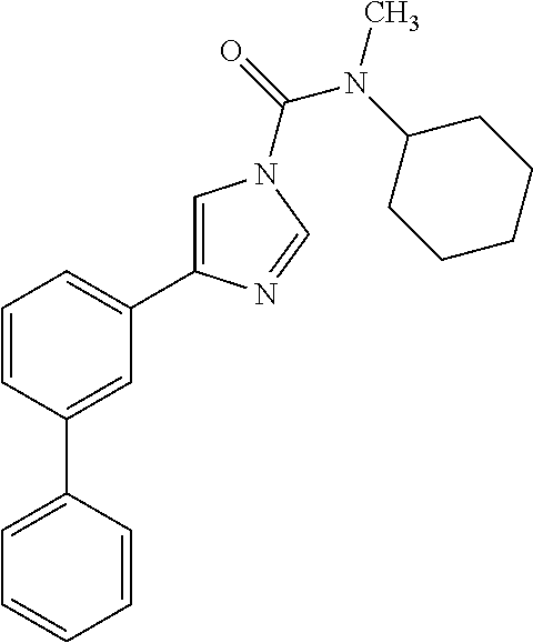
C1=C(C2=CC(C3=CN(C(=O)N(C4CCCCC4)C)C=N3)=CC=C2)C=CC=C1
